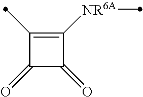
C1(C)=C([NR6A]C)C(=O)C1=O
